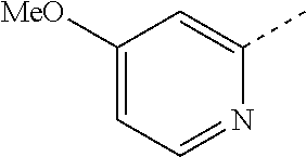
C1([MeO])=CC=NC(C)=C1
